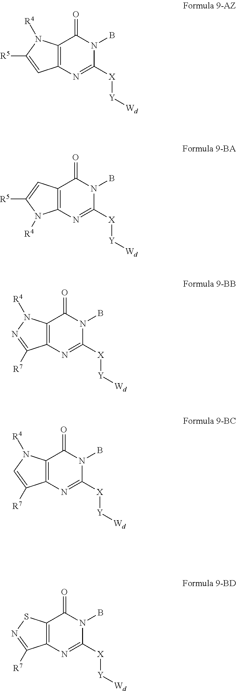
C12=C(N=C([X][Y][Wd])N(B)C1=O)C=C([R5])N2[R4].C12=C(N=C([X][Y][Wd])N(B)C1=O)N([R4])C([R5])=C2.C12=C(N=C([X][Y][Wd])N(B)C1=O)C([R7])=NN2[R4].C12=C(N=C([X][Y][Wd])N(B)C1=O)C([R7])=CN2[R4].C12=C(N=C([X][Y][Wd])N(B)C1=O)C([R7])=NS2
